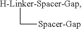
[H-Linker-Spacer-Gap]C[Spacer-Gap]
